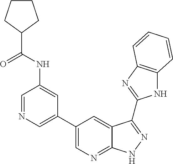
C1=NC=C(C2=CN=C3C(=C2)C(C2=NC4=C(N2)C=CC=C4)=NN3)C=C1NC(C1CCCC1)=O
